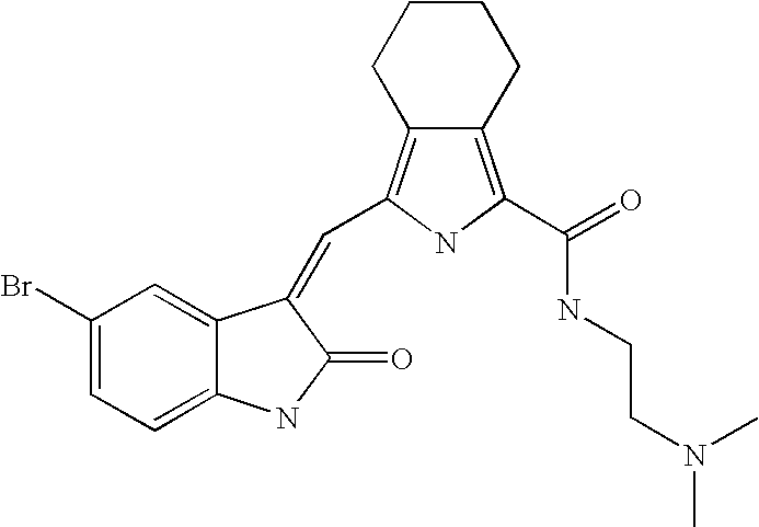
C1(Br)=CC=C2C(=C1)C(=CC1=C3CCCCC3=C(C(=O)NCCN(C)C)N1)C(=O)N2
